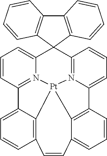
C12=CC=CC3=C1[Pt]14N5=C2C=CC=C5C2(C5=N1C(=CC=C5)C1=C4C(=CC=C1)C=C3)C1=C(C3=C2C=CC=C3)C=CC=C1
